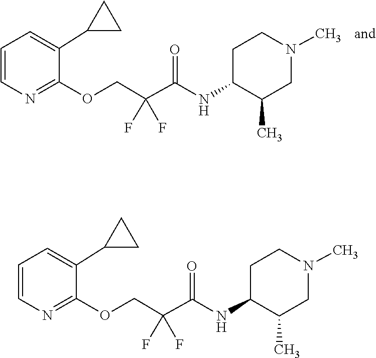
C1=C(C2CC2)C(OCC(F)(C(=O)NC2C(C)CN(C)CC2)F)=NC=C1.C1=C(C2CC2)C(OCC(F)(C(=O)NC2C(C)CN(C)CC2)F)=NC=C1
